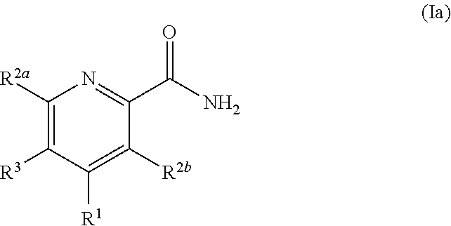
C1([R2a])=C([R3])C([R1])=C([R2b])C(C(N)=O)=N1
